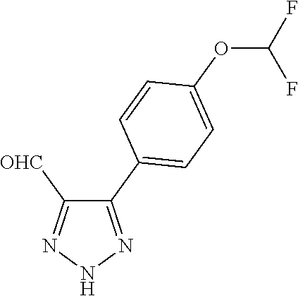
N1N=C(C2=CC=C(OC(F)F)C=C2)C([OHC])=N1
